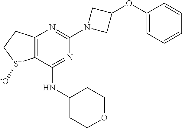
C12=C(C(NC3CCOCC3)=NC(N3CC(OC4=CC=CC=C4)C3)=N1)[S+]([-O])CC2
